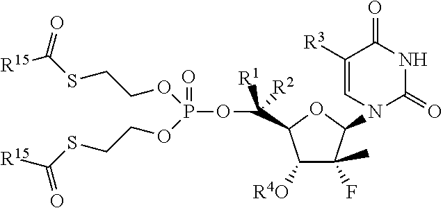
C1([R4O])C(F)(C)C(N2C(=O)NC(=O)C([R3])=C2)OC1C([R1])([R2])OP(OCCSC([R15])=O)(=O)OCCSC([R15])=O
